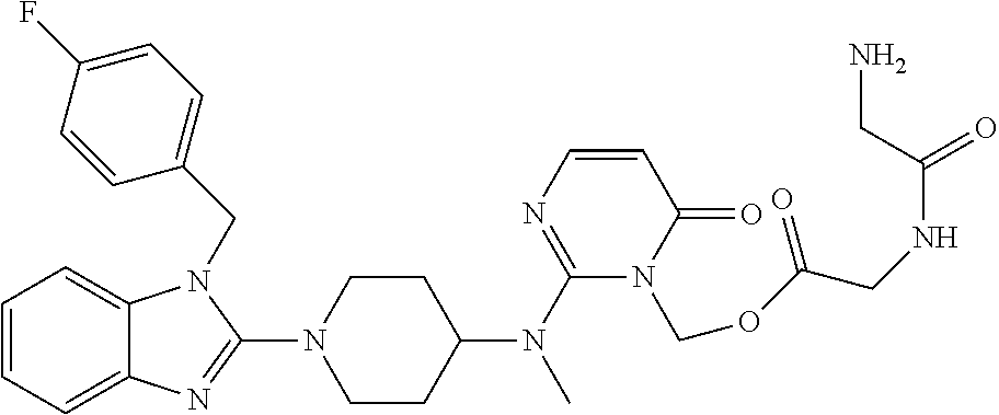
C1=CC=C2C(=C1)N(CC1=CC=C(F)C=C1)C(N1CCC(N(C3=NC=CC(=O)N3COC(CNC(=O)CN)=O)C)CC1)=N2
